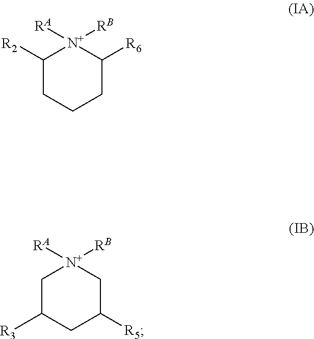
C1([R2])CCCC([R6])[N+]1([RB])[RA].C1C([R3])CC([R5])C[N+]1([RB])[RA]
